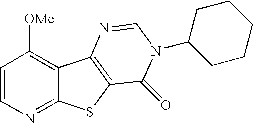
C1=CN=C2C(=C1[OMe])C1=C(S2)C(=O)N(C2CCCCC2)C=N1
